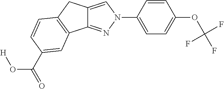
C12=NN(C3=CC=C(OC(F)(F)F)C=C3)C=C1CC1=C2C=C(C(=O)O[H])C=C1
